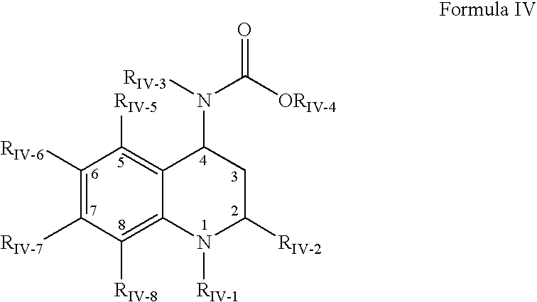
C1([RIV-6])=C([RIV-7])C([RIV-8])=C2C(=C1[RIV-5])C(N([RIV-3])C([ORIV-4])=O)CC([RIV-2])N2[RIV-1]
